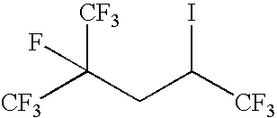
[CF3]C(CC([CF3])I)([CF3])F
